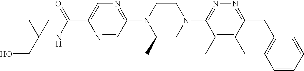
N1=CC(N2C(C)CN(C3=NN=C(CC4=CC=CC=C4)C(C)=C3C)CC2)=NC=C1C(=O)NC(C)(CO)C
